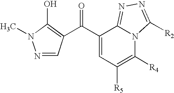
C(C1=CC([R5])=C([R4])N2C1=NN=C2[R2])(=O)C1=C(O)N(C)N=C1
